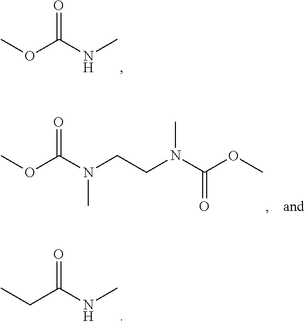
COC(NC)=O.CCC(NC)=O.COC(N(CCN(C(OC)=O)C)C)=O
